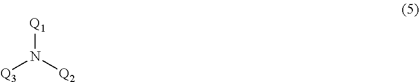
[Q1]N([Q2])[Q3]
